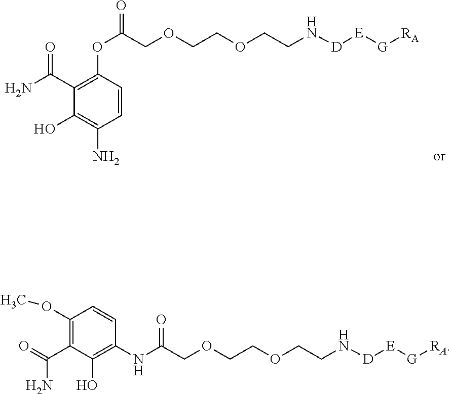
C1(C(N)=O)=C(OC(COCCOCCN[D][E][G][RA])=O)C=CC(N)=C1O.C1(OC)=C(C(=O)N)C(O)=C(NC(COCCOCCN[D][E][G][RA])=O)C=C1
